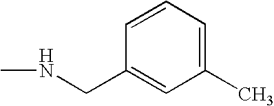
C1(CNC)=CC(C)=CC=C1
